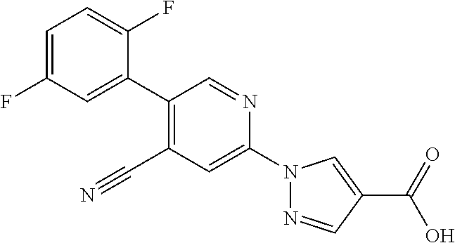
C1=C(F)C=C(C2=C(C#N)C=C(N3N=CC(C(O)=O)=C3)N=C2)C(F)=C1
